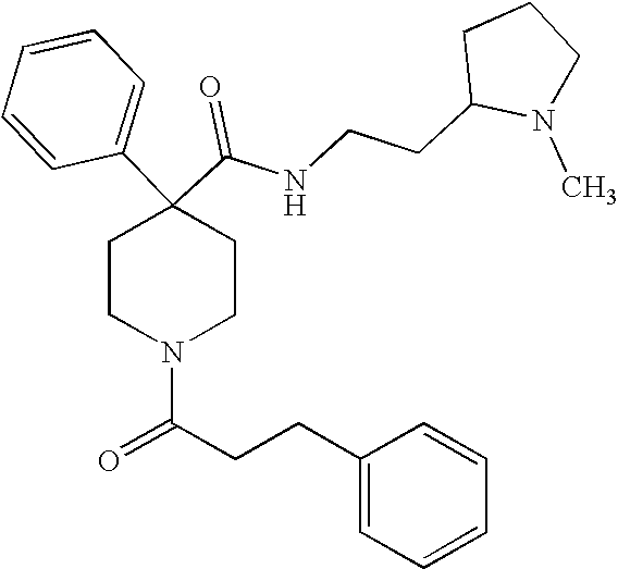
N(C(C1(C2=CC=CC=C2)CCN(C(CCC2=CC=CC=C2)=O)CC1)=O)CCC1N(C)CCC1
